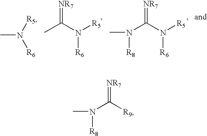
CC(=[NR7])N([R5])[R6].N(C(=[NR7])N([R5])[R6])([R8])C.CN([R5])[R6].N(C(=[NR7])[R9])(C)[R8]
